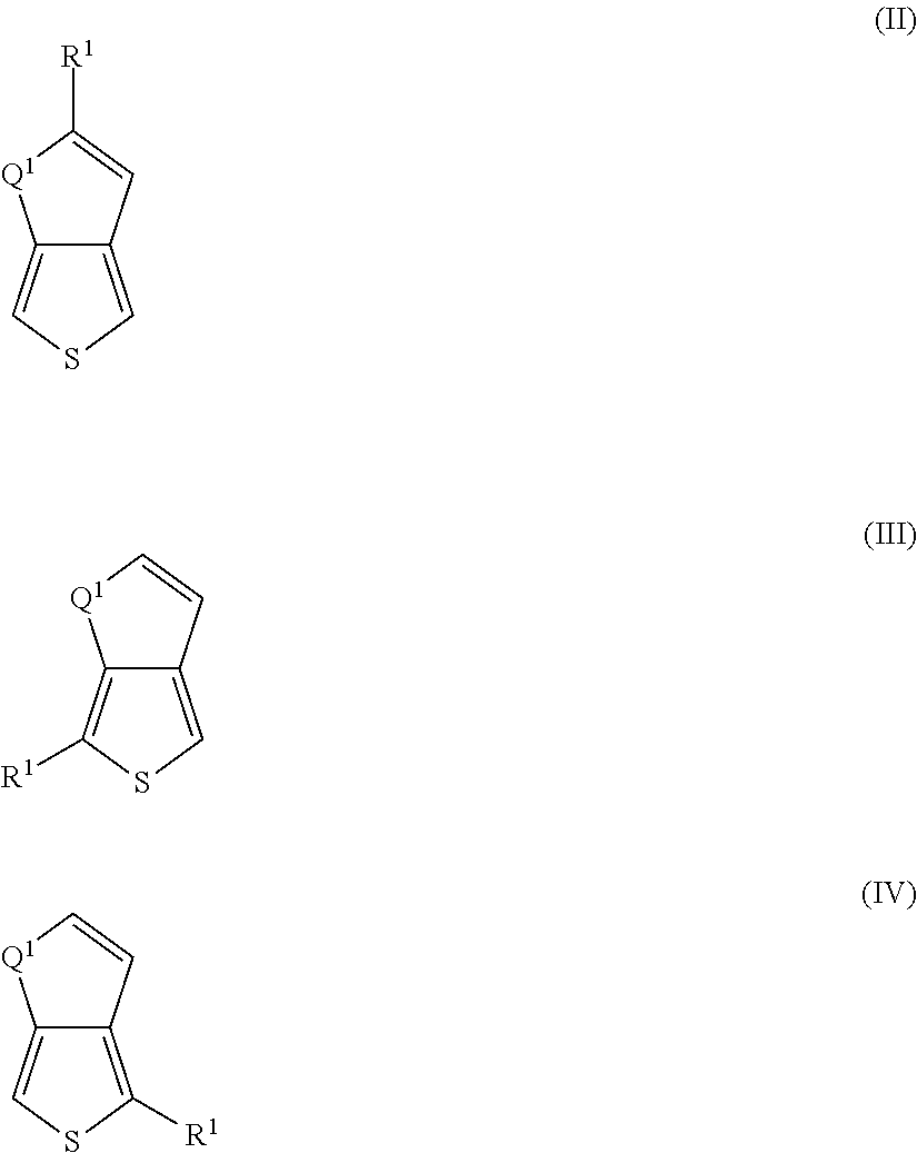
C12=CSC=C1C=C([R1])[Q1]2.C12=C([R1])SC=C1C=C[Q1]2.C12=CSC([R1])=C1C=C[Q1]2
